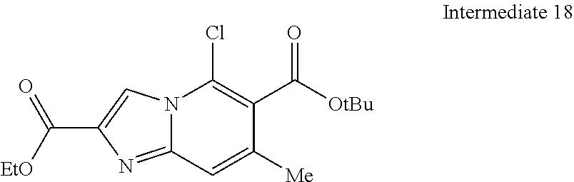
N12C(=NC(C([EtO])=O)=C1)C=C([Me])C(C([OtBu])=O)=C2Cl
